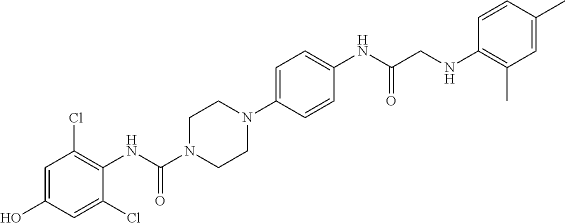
C1=C(O)C=C(Cl)C(NC(N2CCN(C3=CC=C(NC(=O)CNC4=C(C)C=C(C)C=C4)C=C3)CC2)=O)=C1Cl
